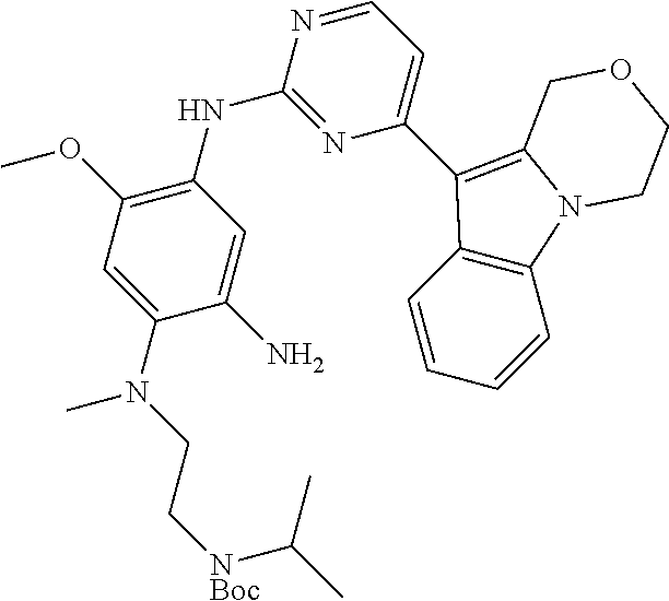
C1(N(CC[NBoc]C(C)C)C)=CC(OC)=C(NC2=NC(C3=C4N(C5=C3C=CC=C5)CCOC4)=CC=N2)C=C1N
